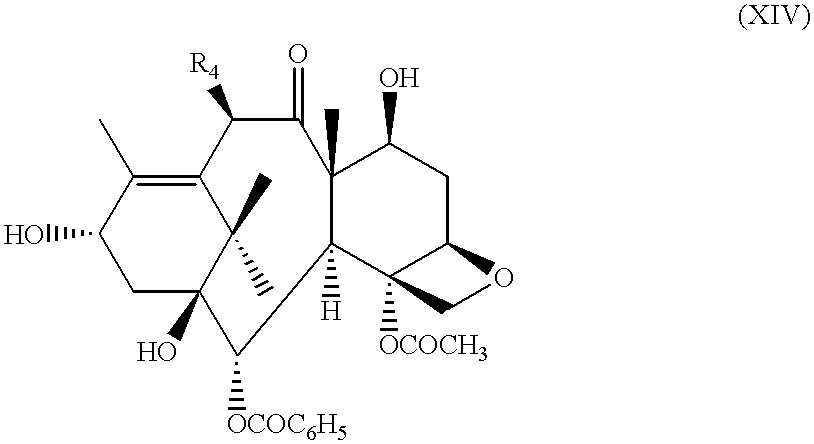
C1(O)CC2(O)C(C)(C)C(=C1C)C([R4])C(=O)C1(C)C([H])(C3([OCOCH3])C(CC1O)OC3)C2[OCOC6H5]
